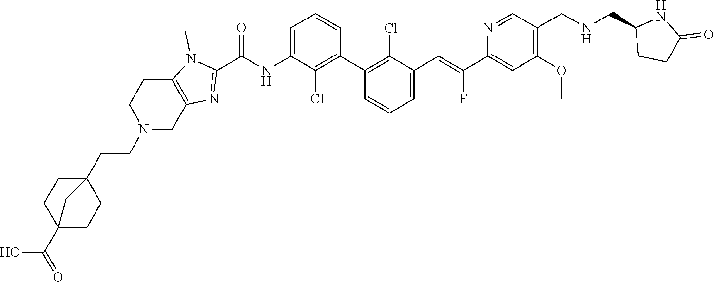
C1(C2=C(Cl)C(C=C(C3=CC(OC)=C(CNCC4CCC(=O)N4)C=N3)F)=CC=C2)=C(Cl)C(NC(C2=NC3=C(N2C)CCN(CCC24CCC(C(O)=O)(CC2)C4)C3)=O)=CC=C1
